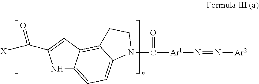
C([Ar1]N=N[Ar2])(=O)N1C2=CC=C3NC(C(=O)[X])=CC3=C2CC1
